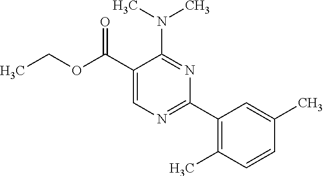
CCOC(C1=CN=C(C2=C(C)C=CC(C)=C2)N=C1N(C)C)=O
